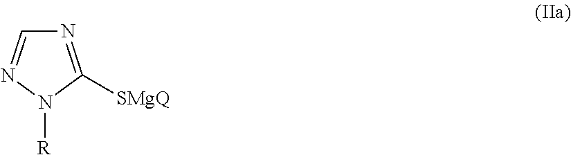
N1=C([SMgQ])N([R])N=C1
